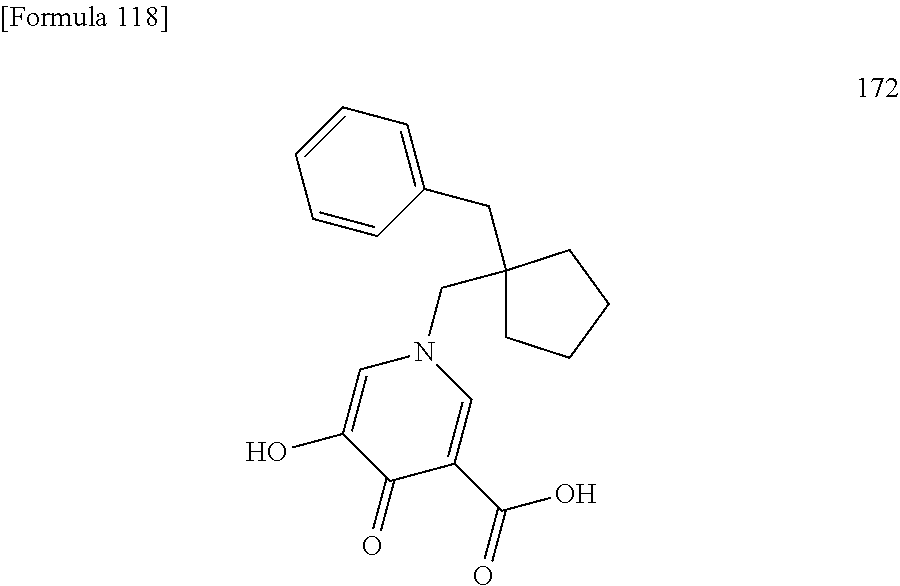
C1(CN2C=C(O)C(=O)C(C(O)=O)=C2)(CC2=CC=CC=C2)CCCC1
